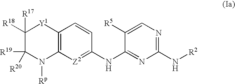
C12=C([Z2]=C(NC3=NC(N[R2])=NC=C3[R5])C=C1)N([Rp])C([R19])([R20])C([R17])([R18])[Y1]2
